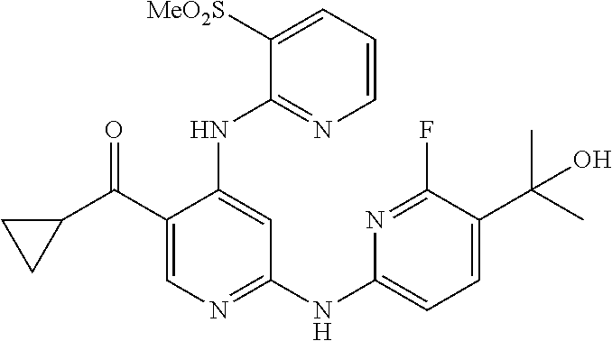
C1(C(C2CC2)=O)=CN=C(NC2=CC=C(C(C)(C)O)C(F)=N2)C=C1NC1=NC=CC=C1[MeO2S]
